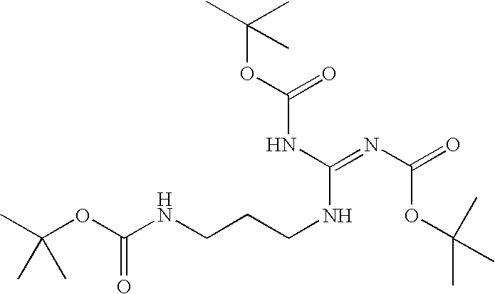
CC(OC(NCCCNC(=NC(=O)OC(C)(C)C)NC(OC(C)(C)C)=O)=O)(C)C
